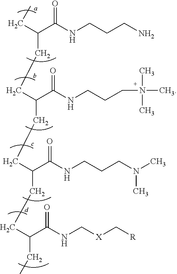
C(C(C(NCCCN)=O)CCC(C(NCCCN(C)(C)C)=O)CCC(C(NCCCN(C)C)=O)CCC(C(NC[X]C[R])=O)CC)C
